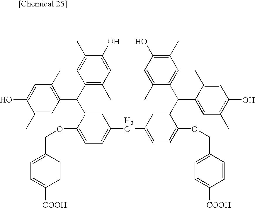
C1(C)=CC(C(C2=C(C)C=C(O)C(C)=C2)C2=CC(CC3=CC=C(OCC4=CC=C([COOH])C=C4)C(C(C4=CC(C)=C(O)C=C4C)C4=CC(C)=C(O)C=C4C)=C3)=CC=C2OCC2=CC=C([COOH])C=C2)=C(C)C=C1O
